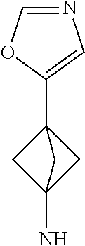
C1=NC=C(C23CC(N)(C2)C3)O1
